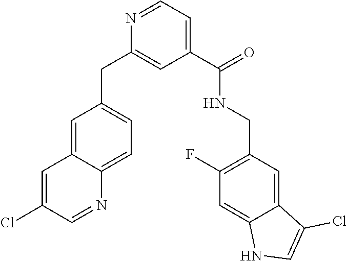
C1=C(Cl)C=NC2=CC=C(CC3=CC(C(=O)NCC4=C(F)C=C5C(=C4)C(Cl)=CN5)=CC=N3)C=C12
